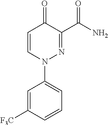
C1=CN(C2=CC=CC([F3C])=C2)N=C(C(N)=O)C1=O
